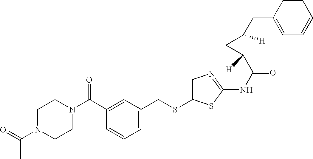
C1N(C(=O)C)CCN(C(C2=CC(CSC3=CN=C(NC(=O)C4([H])C(CC5=CC=CC=C5)([H])C4)S3)=CC=C2)=O)C1
